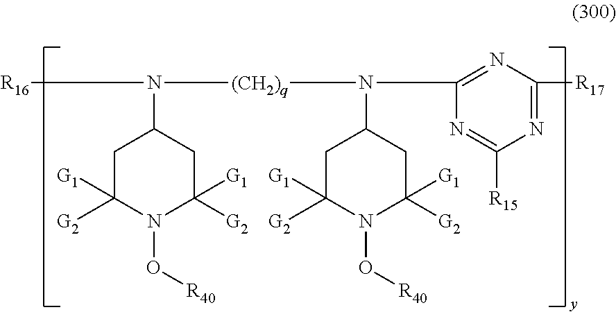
C1C([G1])([G2])N(O[R40])C([G1])([G2])CC1N([R16])[(CH2)q]N(C1=NC([R17])=NC([R15])=N1)C1CC([G1])([G2])N(O[R40])C([G1])([G2])C1
